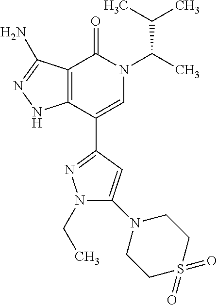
C12=C(C(C3=NN(CC)C(N4CCS(=O)(=O)CC4)=C3)=CN(C(C)C(C)C)C1=O)NN=C2N
